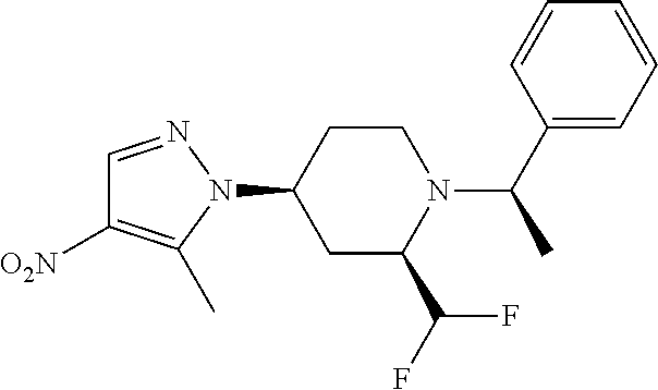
C1=NN(C2CC(C(F)F)N(C(C3=CC=CC=C3)C)CC2)C(C)=C1[O2N]
